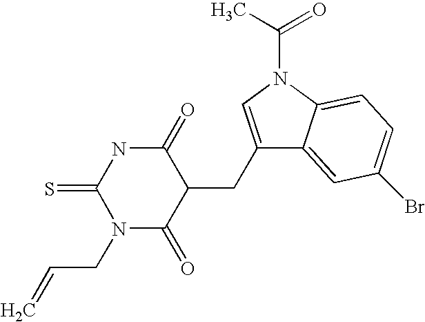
C1(CC2C(=O)NC(=S)N(CC=C)C2=O)=CN(C(=O)C)C2=CC=C(Br)C=C12
